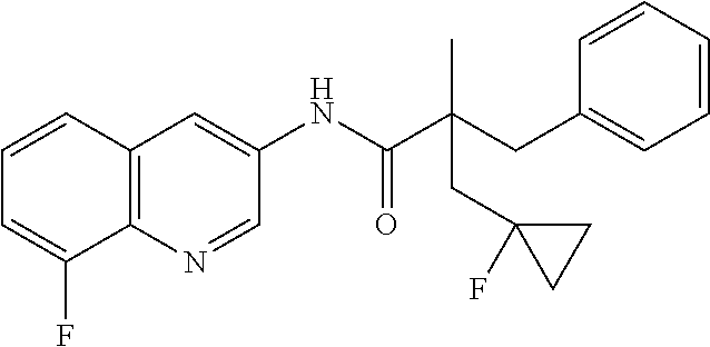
C12=C(C=CC=C1F)C=C(NC(=O)C(CC1=CC=CC=C1)(C)CC1(F)CC1)C=N2
